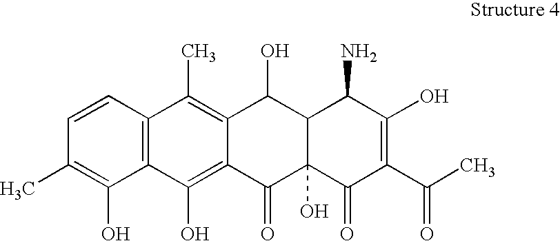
C1=CC2=C(C(O)=C1C)C(O)=C1C(=C2C)C(O)C2C(O)(C1=O)C(=O)C(C(C)=O)=C(O)C2N
